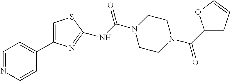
C1=NC=CC(C2=CSC(NC(=O)N3CCN(C(=O)C4=CC=CO4)CC3)=N2)=C1
